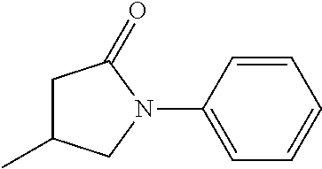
C1(C)CC(=O)N(C2=CC=CC=C2)C1
